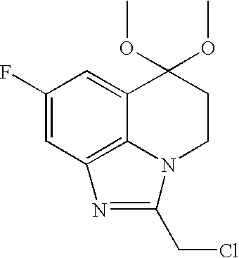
C1(F)=CC2=C3C(=C1)C(OC)(OC)CCN3C(CCl)=N2
